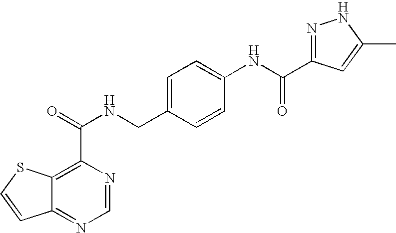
C12=NC=NC(C(NCC3=CC=C(NC(=O)C4=NNC(C)=C4)C=C3)=O)=C1SC=C2
